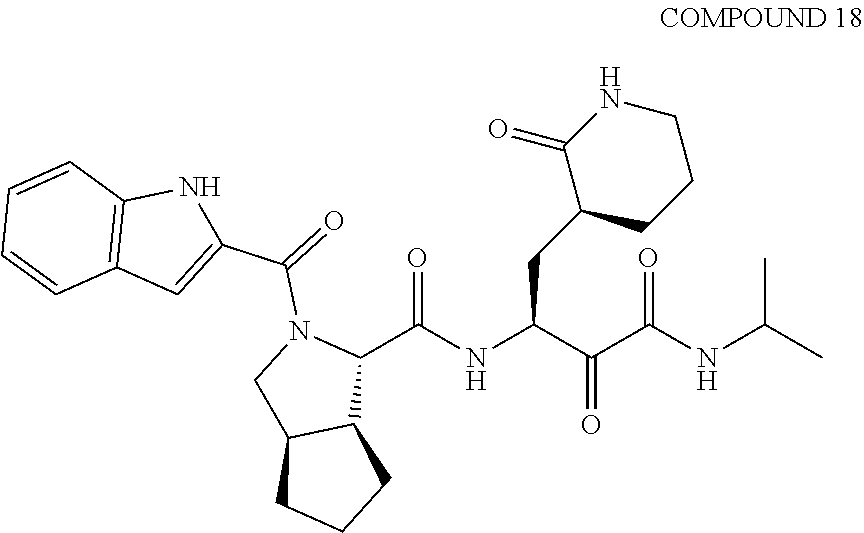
C(C(C(NC(C1N(C(=O)C2=CC3=C(N2)C=CC=C3)CC2C1CCC2)=O)CC1CCCNC1=O)=O)(NC(C)C)=O
